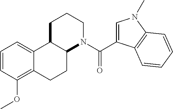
C12=CC=CC(OC)=C1CCC1C2CCCN1C(=O)C1=CN(C)C2=C1C=CC=C2
